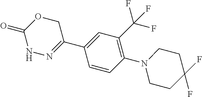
C1OC(=O)NN=C1C1=CC(C(F)(F)F)=C(N2CCC(F)(F)CC2)C=C1
